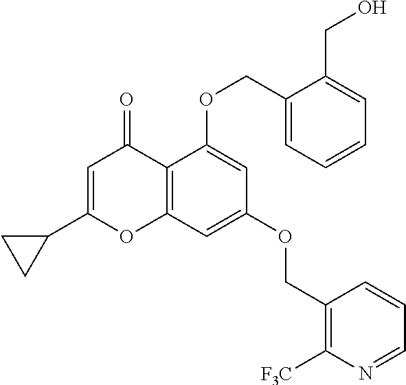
C12=C(C=C(OCC3=C([F3C])N=CC=C3)C=C1OCC1=CC=CC=C1CO)OC(C1CC1)=CC2=O
